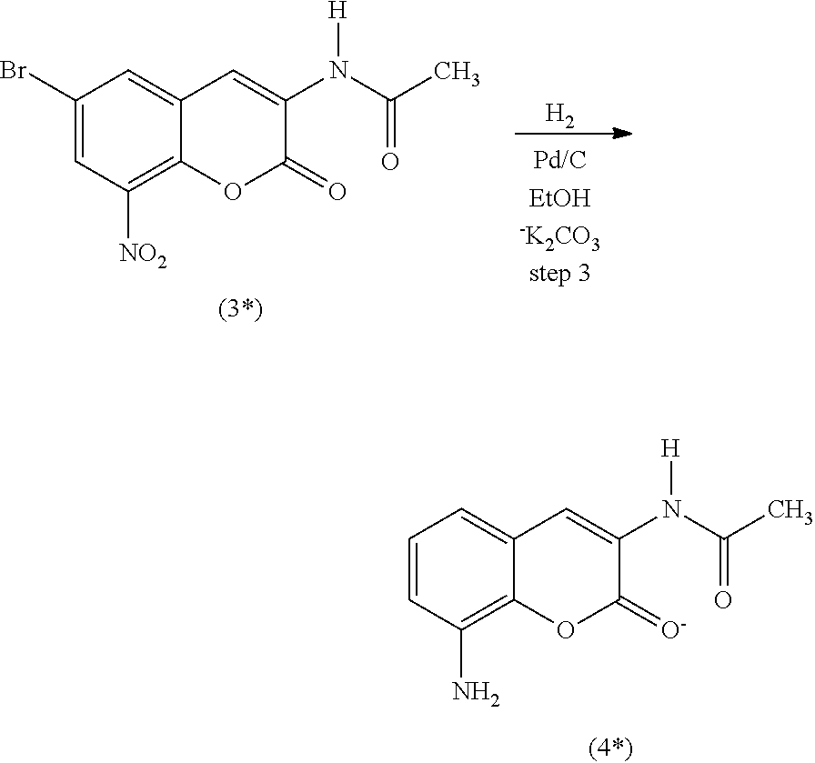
C1=CC(N)=C2C(=C1)C=C(N(C(C)=O)[H])C(=[O-])O2.[H2].C1(Br)=CC([NO2])=C2C(=C1)C=C(N(C(C)=O)[H])C(=O)O2
